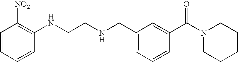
C1=CC=CC(NCCNCC2=CC=CC(C(N3CCCCC3)=O)=C2)=C1[NO2]
